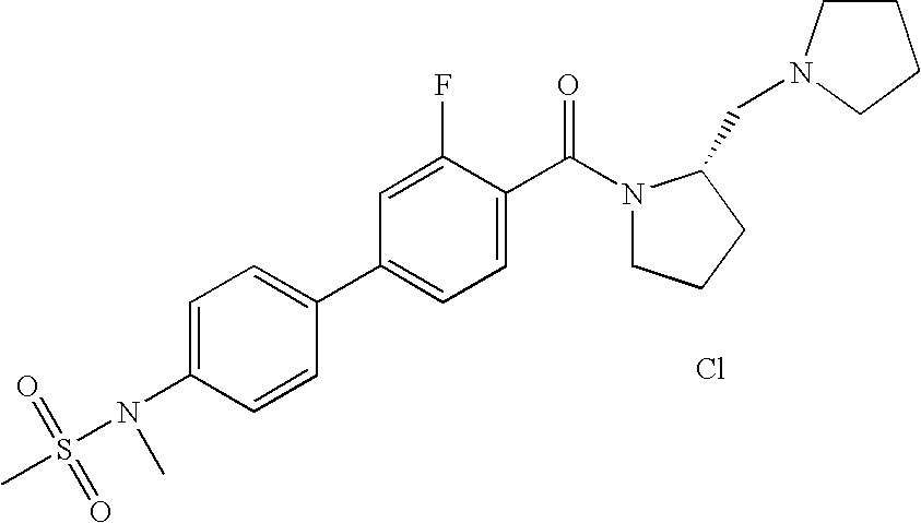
C1=C(N(S(C)(=O)=O)C)C=CC(C2=CC=C(C(N3CCCC3CN3CCCC3)=O)C(F)=C2)=C1.Cl
